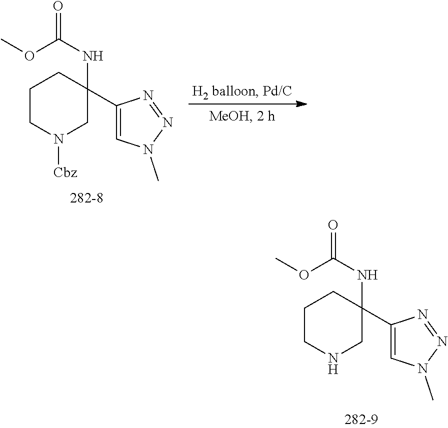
C1CNCC(NC(=O)OC)(C2=CN(C)N=N2)C1.C1CN([Cbz])CC(NC(=O)OC)(C2=CN(C)N=N2)C1
